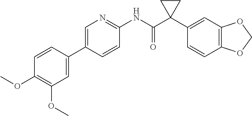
C1=C(C2=CC(OC)=C(OC)C=C2)C=CC(NC(C2(C3=CC4=C(C=C3)OCO4)CC2)=O)=N1
